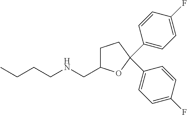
C1C(CNCCCC)OC(C2=CC=C(F)C=C2)(C2=CC=C(F)C=C2)C1
